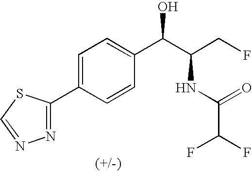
N1=C(C2=CC=C(C(C(CF)NC(C(F)F)=O)O)C=C2)SC=N1
